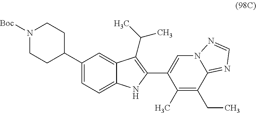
N1([Boc])CCC(C2=CC=C3C(=C2)C(C(C)C)=C(C2=CN4C(=NC=N4)C(CC)=C2C)N3)CC1
